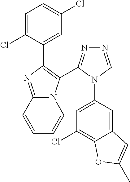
C12=NC(C3=CC(Cl)=CC=C3Cl)=C(C3=NN=CN3C3=CC(Cl)=C4C(=C3)C=C(C)O4)N1C=CC=C2
